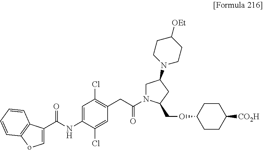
C1(C(NC2=CC(Cl)=C(CC(N3CC(N4CCC([OEt])CC4)CC3COC3CCC([CO2H])CC3)=O)C=C2Cl)=O)=CoC2=C1C=CC=C2
